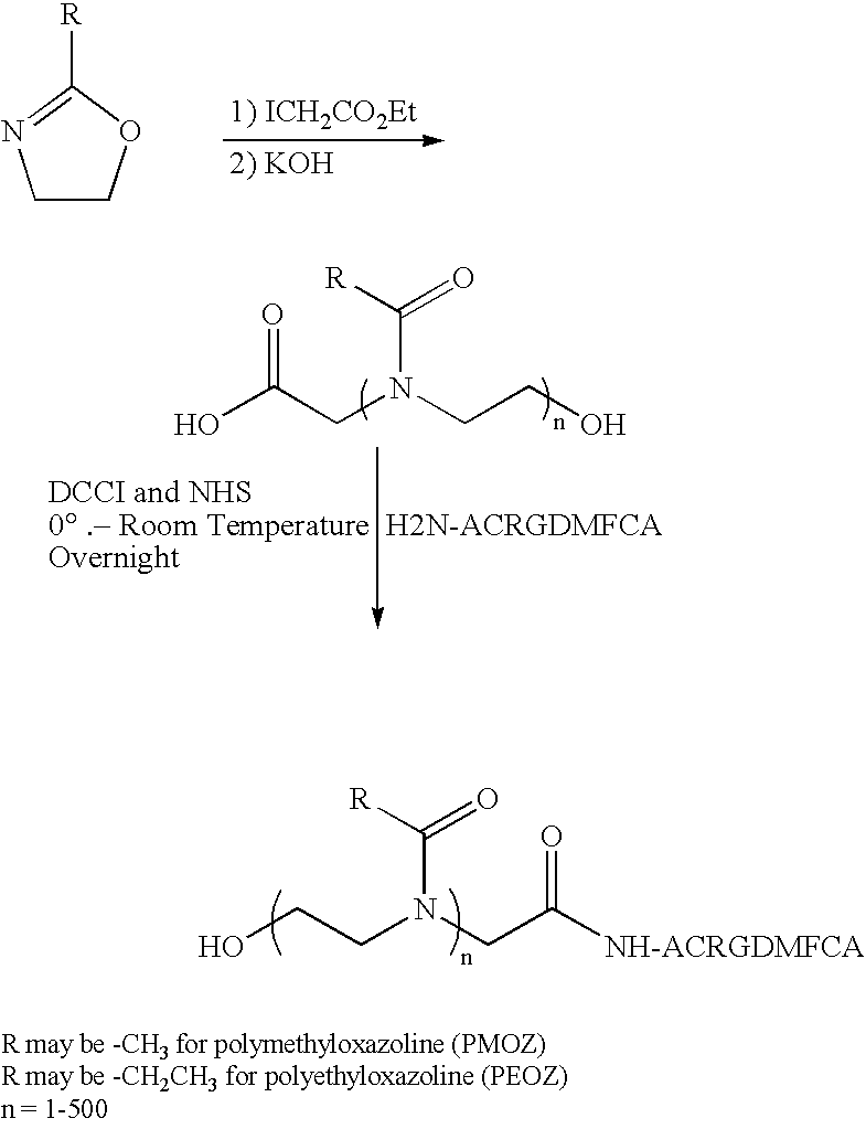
C1COC([R])=N1.OC(CN(CCO)C([R])=O)=O.OCCN(CC([NH-ACRGDMFCA])=O)C([R])=O
